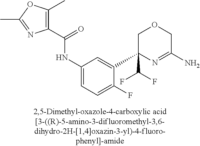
C1C(C(F)F)(C2=CC(NC(=O)C3=C(C)OC(C)=N3)=CC=C2F)N=C(N)CO1
